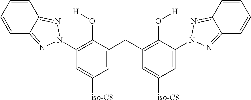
C1=CC=CC2=NN(C3=C(O[H])C(CC4=C(O[H])C(N5N=C6C(=N5)C=CC=C6)=CC([iso-C8])=C4)=CC([iso-C8])=C3)N=C12
